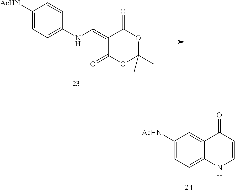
C1([AcHN])=CC=C2C(=C1)C(=O)C=CN2.C1([AcHN])=CC=C(NC=C2C(=O)OC(C)(C)OC2=O)C=C1
